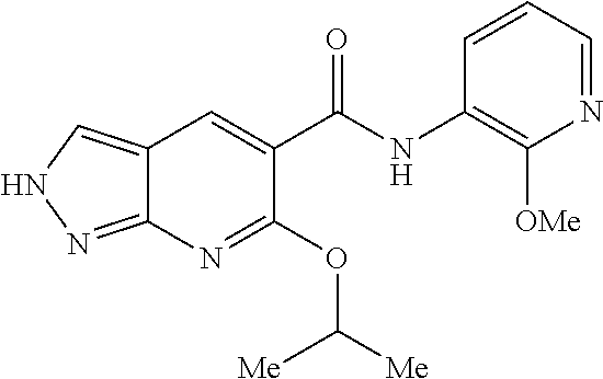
C12=CNN=C1N=C(OC([Me])[Me])C(C(NC1=C([OMe])N=CC=C1)=O)=C2
